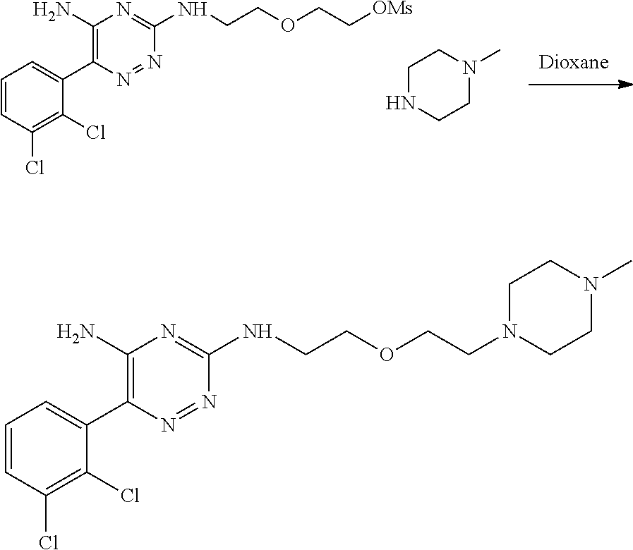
C1(N)=C(C2=CC=CC(Cl)=C2Cl)N=NC(NCCOCC[OMs])=N1.N1CCN(C)CC1.C1(N)=C(C2=CC=CC(Cl)=C2Cl)N=NC(NCCOCCN2CCN(C)CC2)=N1
